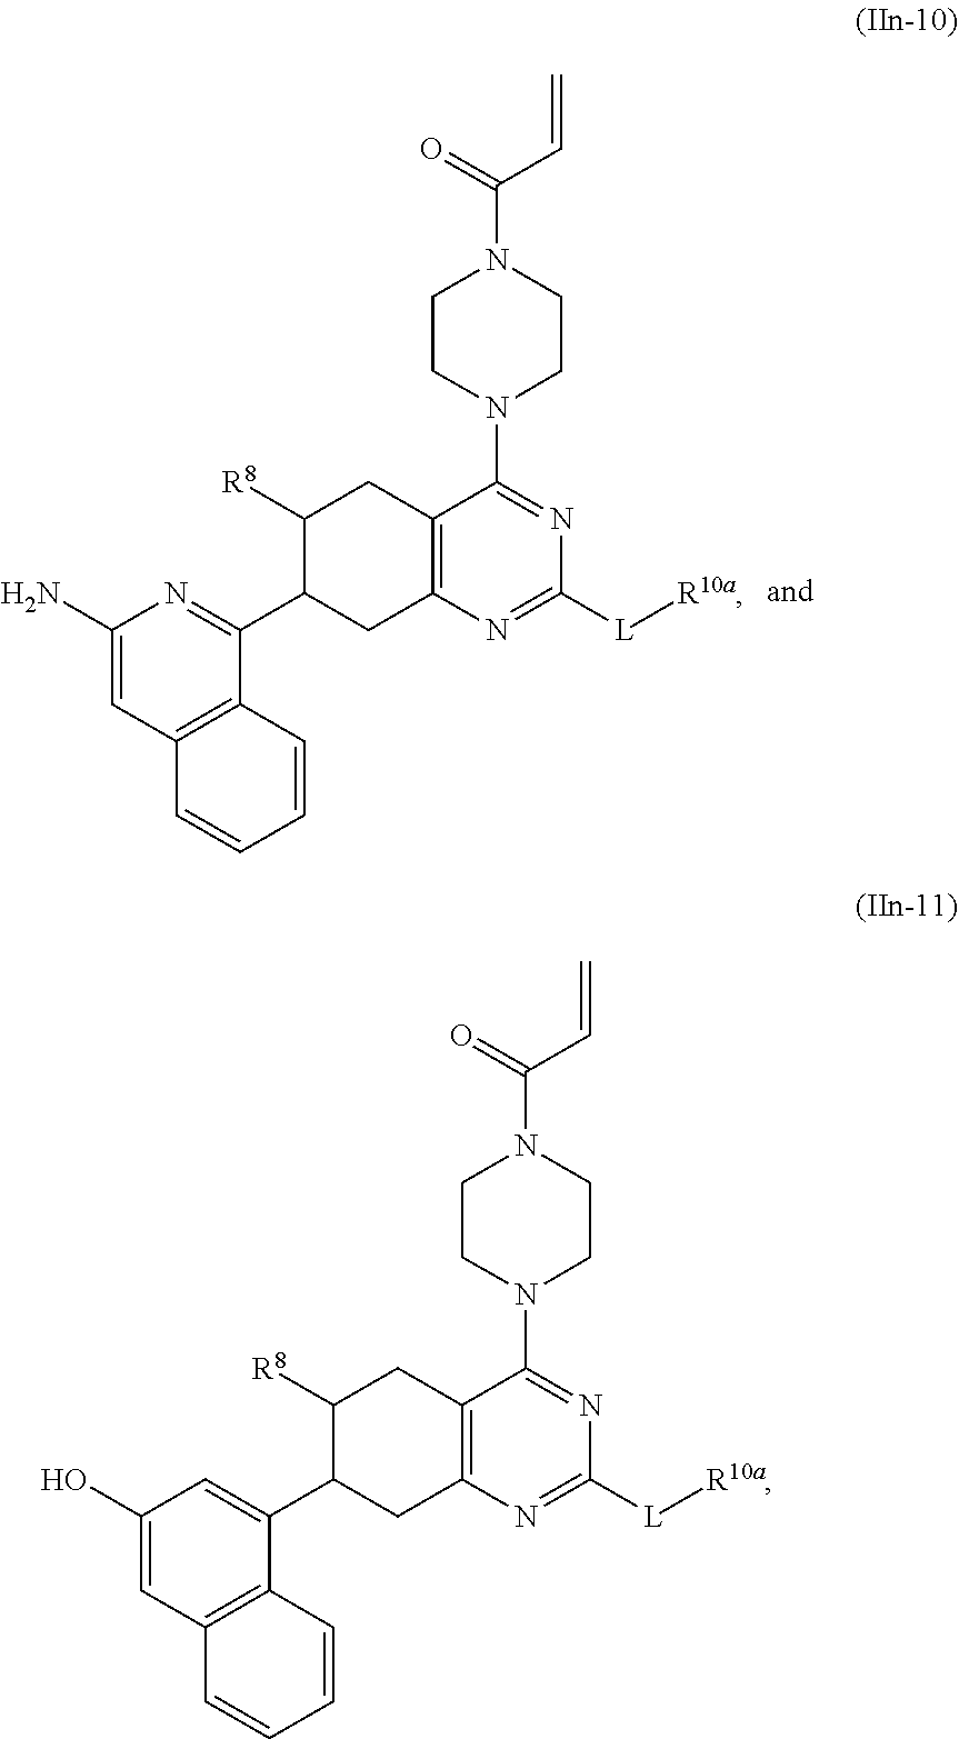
C12=C(N=C([L][R10a])N=C1N1CCN(C(=O)C=C)CC1)CC(C1=NC(N)=CC3=C1C=CC=C3)C([R8])C2.C12=C(N=C([L][R10a])N=C1N1CCN(C(=O)C=C)CC1)CC(C1=CC(O)=CC3=C1C=CC=C3)C([R8])C2
